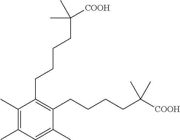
C1(C)=C(C)C=C(C)C(CCCCC([COOH])(C)C)=C1CCCCC(C)([COOH])C
